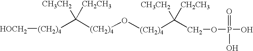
[(CH2)4](C([(CH2)4]O[(CH2)4]C(COP(O)(=O)O)([CH3CH2])[CH2CH3])([CH3CH2])[CH2CH3])[HOCH2]
